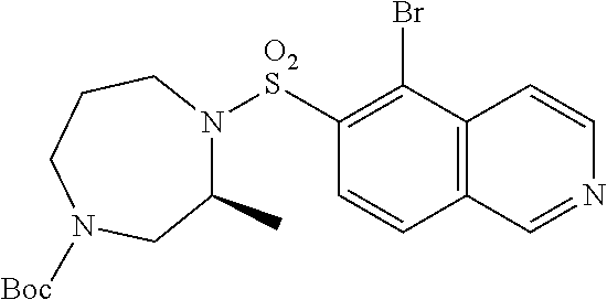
N1([O2S]C2=C(Br)C3=C(C=C2)C=NC=C3)CCCN([Boc])CC1C
